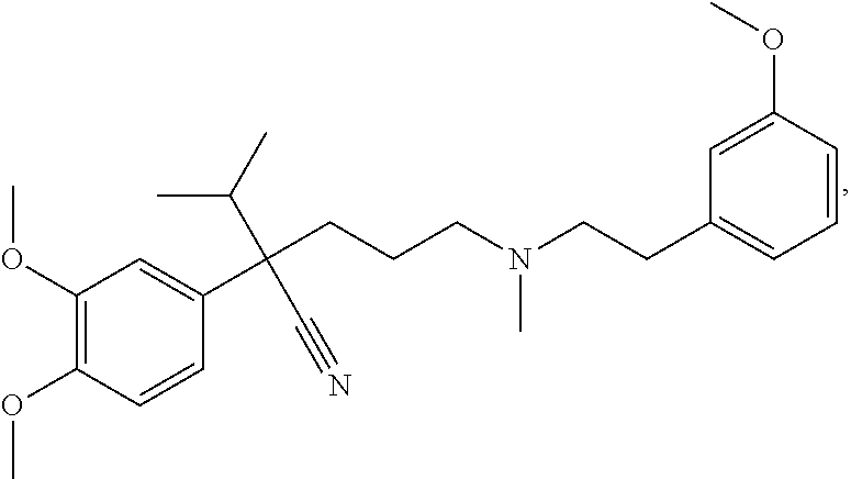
C1(OC)=C(OC)C=CC(C(CCCN(CCC2=CC=CC(OC)=C2)C)(C(C)C)C#N)=C1
